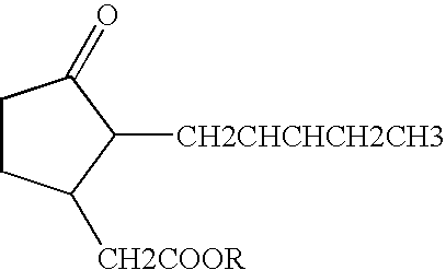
C1CC([CH2COOR])C([CH2CHCHCH2CH3])C1=O
